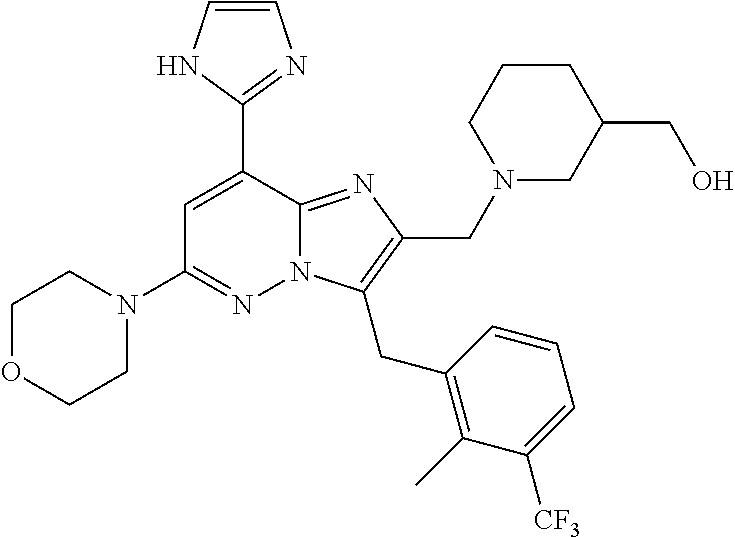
C1=C(C2=NC=CN2)C2=NC(CN3CC(CO)CCC3)=C(CC3=C(C)C([CF3])=CC=C3)N2N=C1N1CCOCC1
